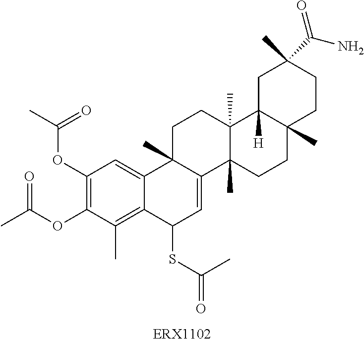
C1(OC(C)=O)=C(OC(C)=O)C(C)=C2C(=C1)C1(C)C(=CC2SC(=O)C)C2(C)C(C)(CC1)C1([H])C(C)(CC2)CCC(C)(C(N)=O)C1
